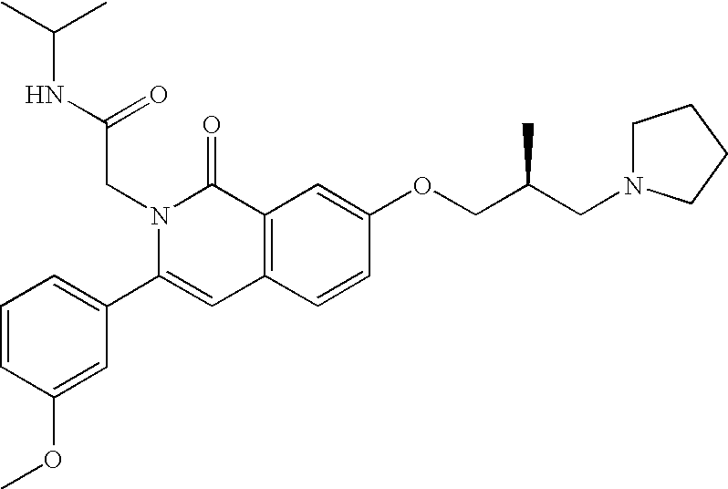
C1=CC(OC)=CC(C2=CC3=C(C(=O)N2CC(=O)NC(C)C)C=C(OCC(CN2CCCC2)C)C=C3)=C1
